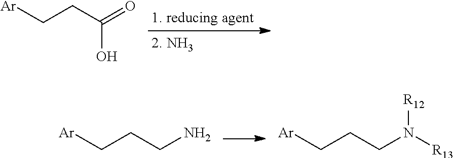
C(O)(CC[Ar])=O.C(CC[Ar])N.C(CC[Ar])N([R13])[R12]
